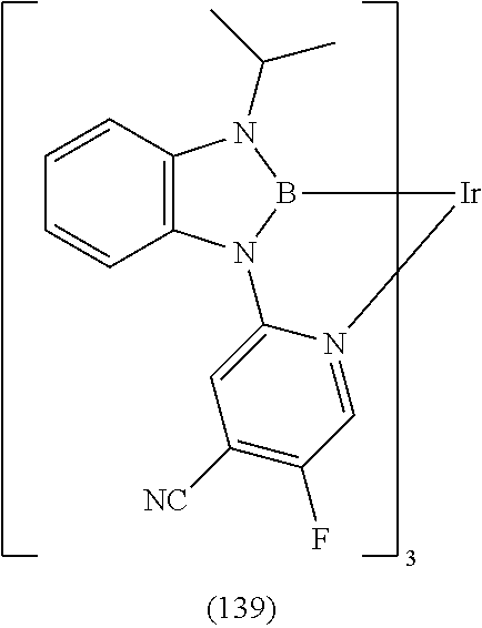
C12=C(N3B(N1C(C)C)[Ir]N1=CC(F)=C([NC])C=C31)C=CC=C2
